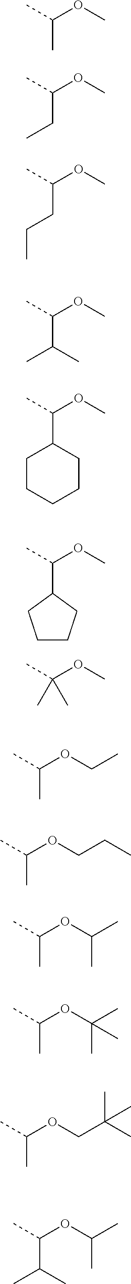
CC(OC)C.CC(OC)CC.CC(OC)CCC.CC(OC)C(C)C.CC(OC)C1CCCCC1.CC(OC)C1CCCC1.CC(OC)(C)C.CC(OCC)C.CC(OCCC)C.CC(OC(C)C)C.CC(OC(C)(C)C)C.CC(OCC(C)(C)C)C.CC(OC(C)C)C(C)C
